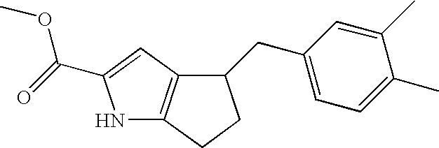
N1C2=C(C=C1C(=O)OC)C(CC1=CC=C(C)C(C)=C1)CC2
